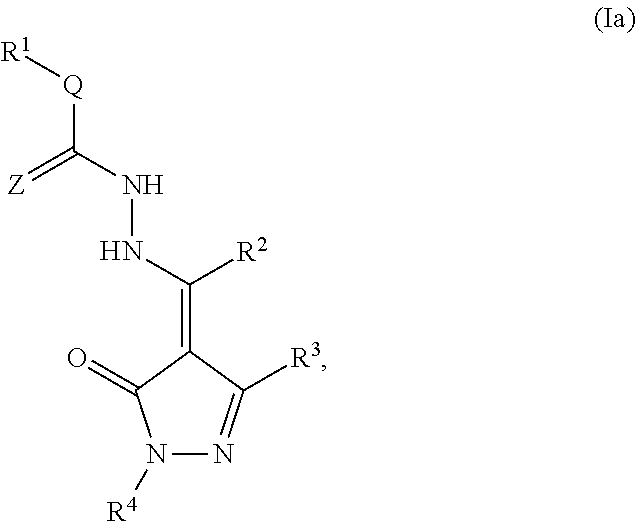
N1([R4])N=C([R3])C(=C(NNC([Q][R1])=[Z])[R2])C1=O
